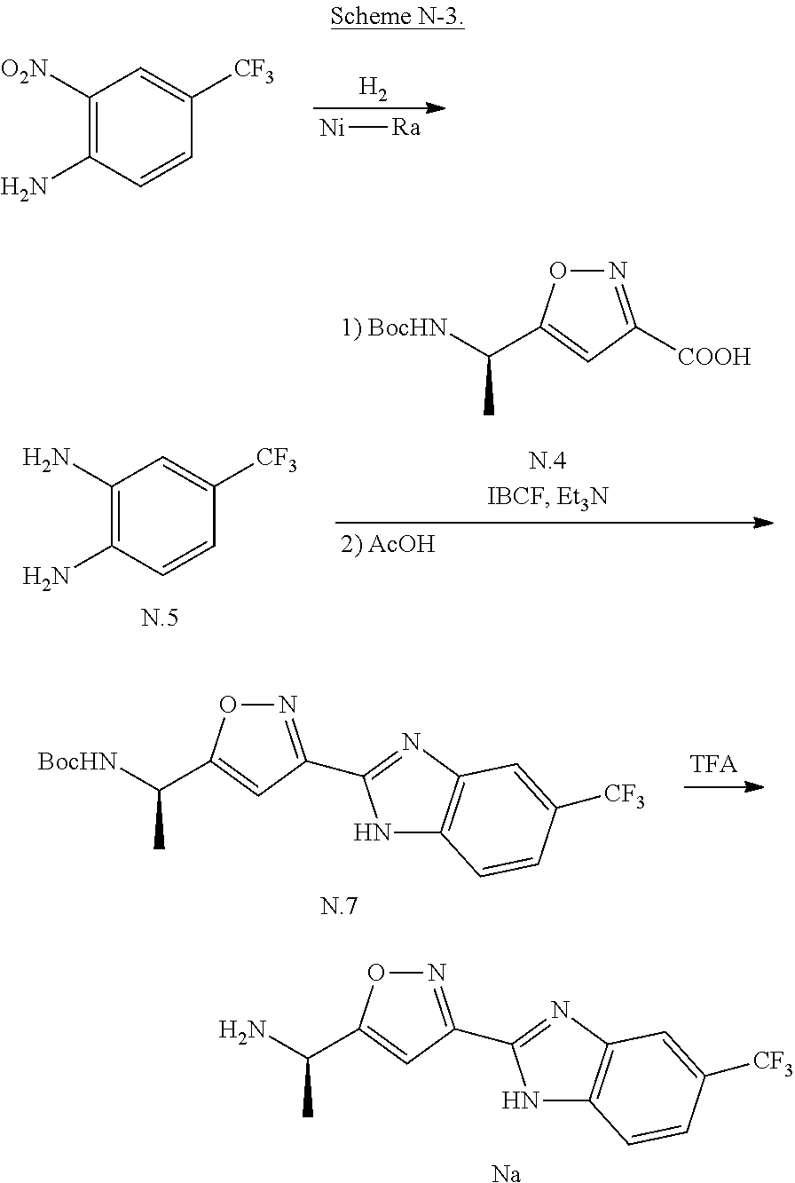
C1([O2N])=C(N)C=CC([CF3])=C1.[H2].[Ni][Ra].N1=C([COOH])C=C(C([1) BocHN])C)O1.C1(N)=C(N)C=CC([CF3])=C1.N1=C(C2=NC3=C(N2)C=CC([CF3])=C3)C=C(C([ BocHN])C)O1.N1=C(C2=NC3=C(N2)C=CC([CF3])=C3)C=C(C(N)C)O1.[Na]
